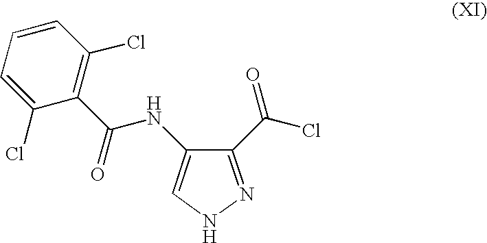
C1(C(=O)NC2=CNN=C2C(Cl)=O)=C(Cl)C=CC=C1Cl
